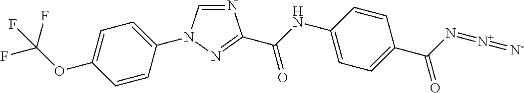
N1=CN(C2=CC=C(OC(F)(F)F)C=C2)N=C1C(NC1=CC=C(C(N=[N+]=[N-])=O)C=C1)=O
